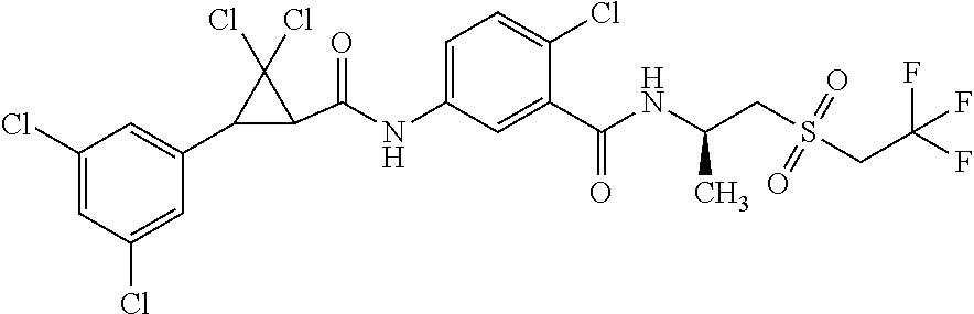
C1(Cl)=CC(Cl)=CC(C2C(C(=O)NC3=CC=C(Cl)C(C(=O)NC(CS(CC(F)(F)F)(=O)=O)C)=C3)C2(Cl)Cl)=C1
